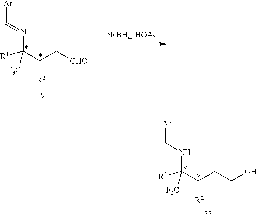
[R1]C(C(C[CHO])[R2])(N=C[Ar])[F3C].[R1]C(C(CCO)[R2])(NC[Ar])[F3C]
